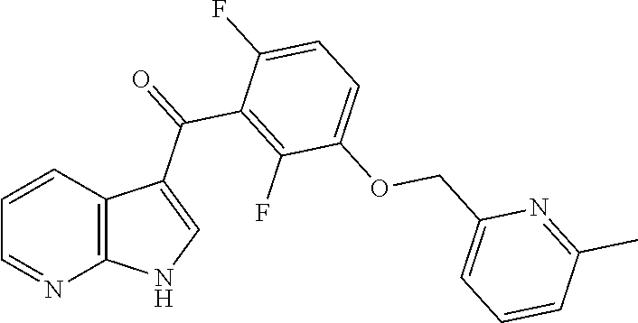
C1=CC2=C(N=C1)NC=C2C(=O)C1=C(F)C(OCC2=CC=CC(C)=N2)=CC=C1F
